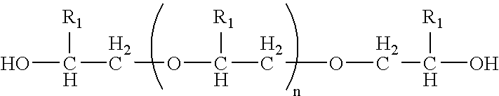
OC(COC(COCC(O)[R1])[R1])[R1]
